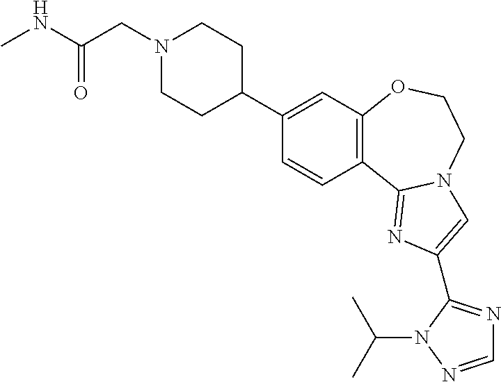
C1(C2CCN(CC(NC)=O)CC2)=CC2=C(C=C1)C1=NC(C3=NC=NN3C(C)C)=CN1CCO2
